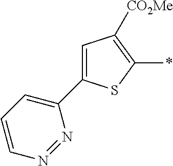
C1(C2=CC=CN=N2)=CC([CO2Me])=C(*)S1
